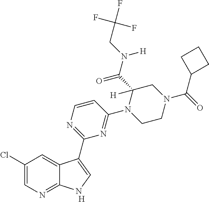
[H].C1=CN=C(C2=CNC3=NC=C(Cl)C=C32)N=C1N1CCN(C(C2CCC2)=O)CC1(C(N(CC(F)(F)F)[H])=O)[H]
